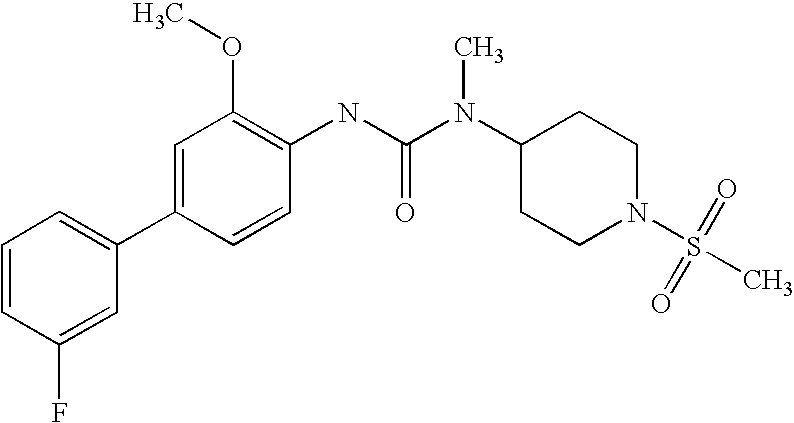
C1=CC(F)=CC(C2=CC(OC)=C(NC(N(C3CCN(S(C)(=O)=O)CC3)C)=O)C=C2)=C1
